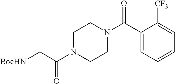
C1(C(N2CCN(C(C[BocHN])=O)CC2)=O)=CC=CC=C1[CF3]
